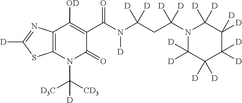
C12=C(N(C([CD3])([D3C])[D])C(=O)C(C(N(C(CC(N3C([D])([D])C([D])([D])C([D])([D])C([D])([D])C3([D])[D])([D])[D])([D])[D])[D])=O)=C1[OD])SC([D])=N2
